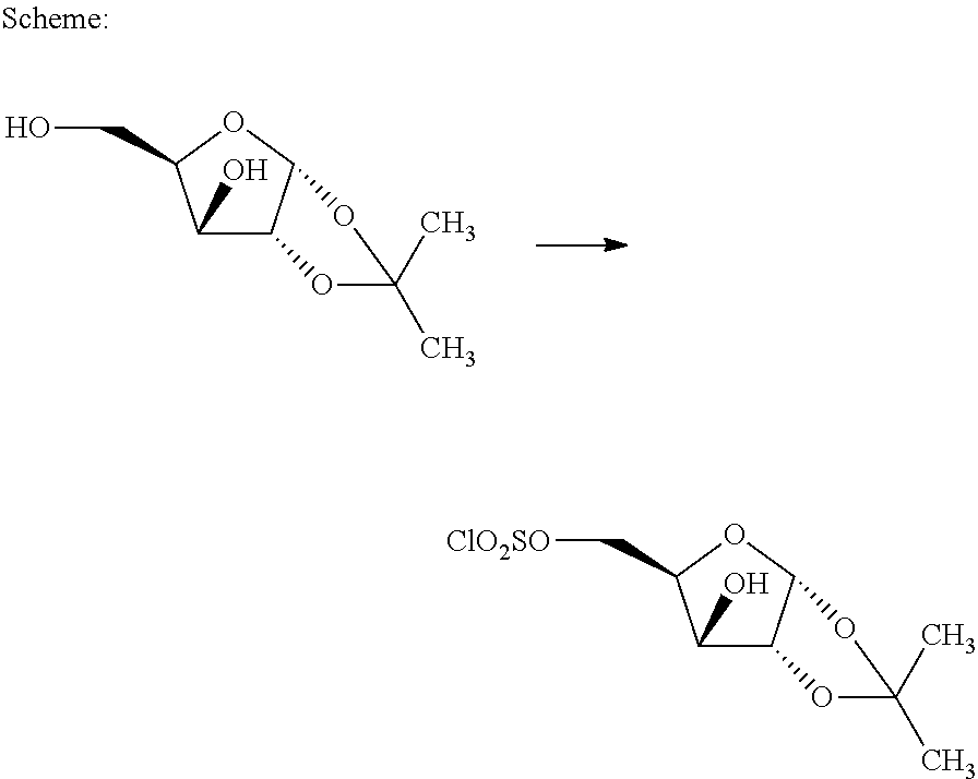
OCC1C(O)C2C(O1)OC(C)(C)O2.[ClO2SO]CC1C(O)C2C(O1)OC(C)(C)O2
